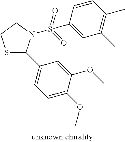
S1C(C2=CC=C(OC)C(OC)=C2)N(S(=O)(=O)C2=CC(C)=C(C)C=C2)CC1
